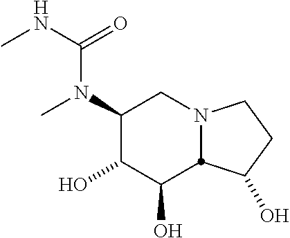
C1(N(C(NC)=O)C)C(O)C(O)C2N(C1)CCC2O
